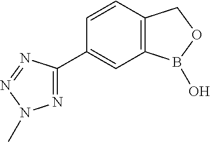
C12=C(C=CC(C3=NN(C)N=N3)=C1)COB2O
